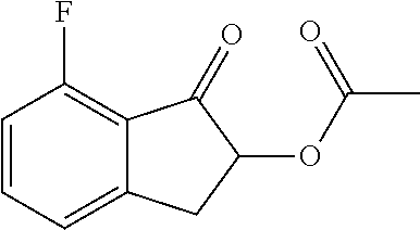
C1=CC=C2C(=C1F)C(=O)C(OC(C)=O)C2
